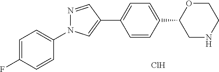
FC1=CC=C(N2N=CC(C3=CC=C(C4CNCCO4)C=C3)=C2)C=C1.Cl
